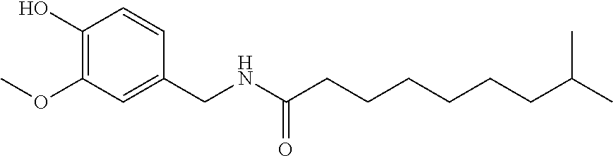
COC1=C(O)C=CC(CNC(CCCCCCC(C)C)=O)=C1
